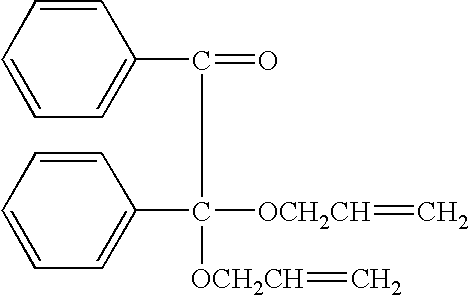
C1=CC=CC=C1C(C(C1=CC=CC=C1)([OCH2CH]=C)[OCH2CH]=C)=O
